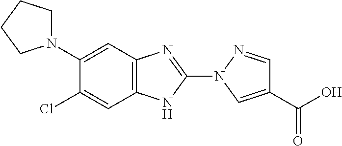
C1(N2CCCC2)=CC2=C(NC(N3C=C(C(=O)O)C=N3)=N2)C=C1Cl
